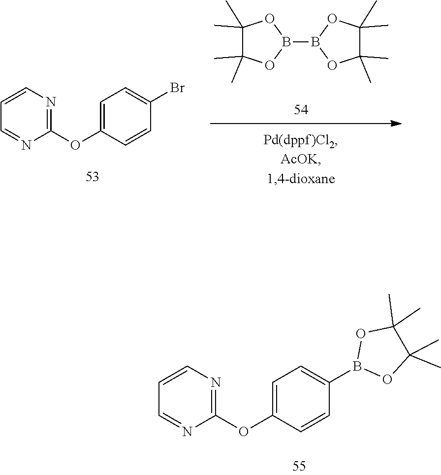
C1=CN=C(OC2=CC=C(B3OC(C)(C)C(C)(C)O3)C=C2)N=C1.C1(C)(C)C(C)(C)OB(B2OC(C)(C)C(C)(C)O2)O1.C1=CN=C(OC2=CC=C(Br)C=C2)N=C1
